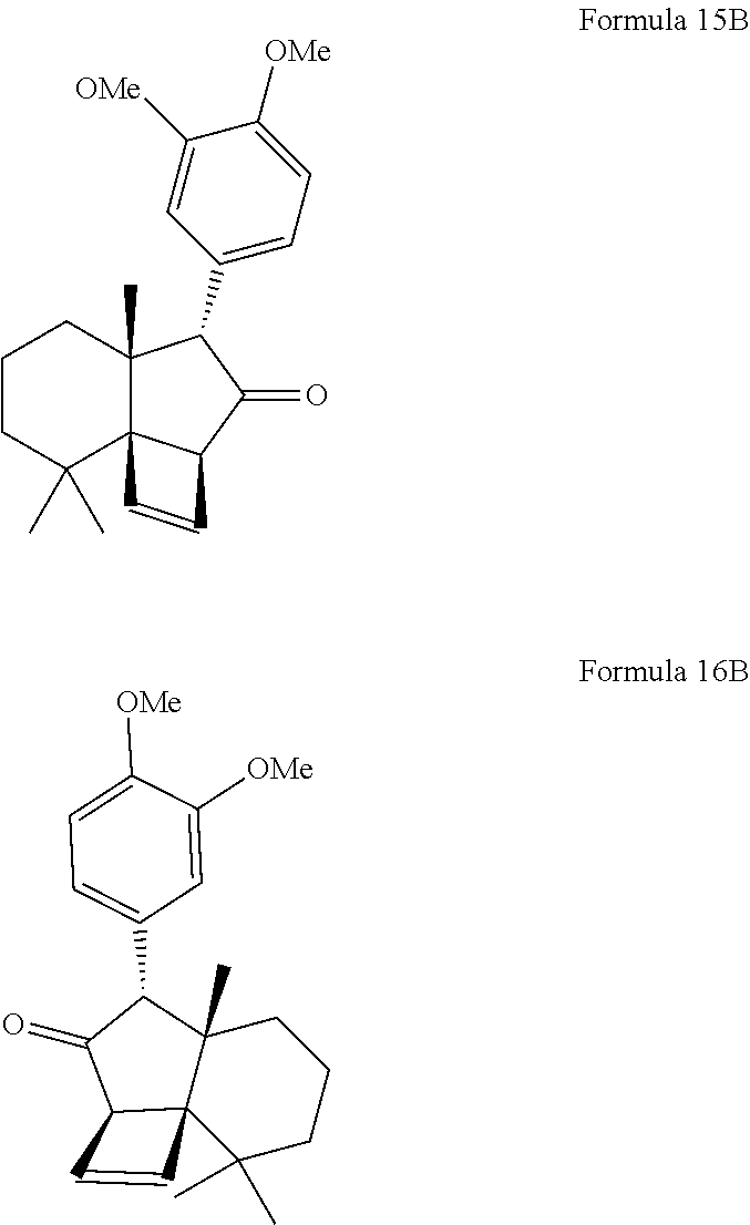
C1CC(C)(C)C23C(C)(C1)C(C1=CC=C([OMe])C([OMe])=C1)C(=O)C2C=C3.C123C(C)(C)CCCC1(C)C(C1=CC=C([OMe])C([OMe])=C1)C(=O)C2C=C3
